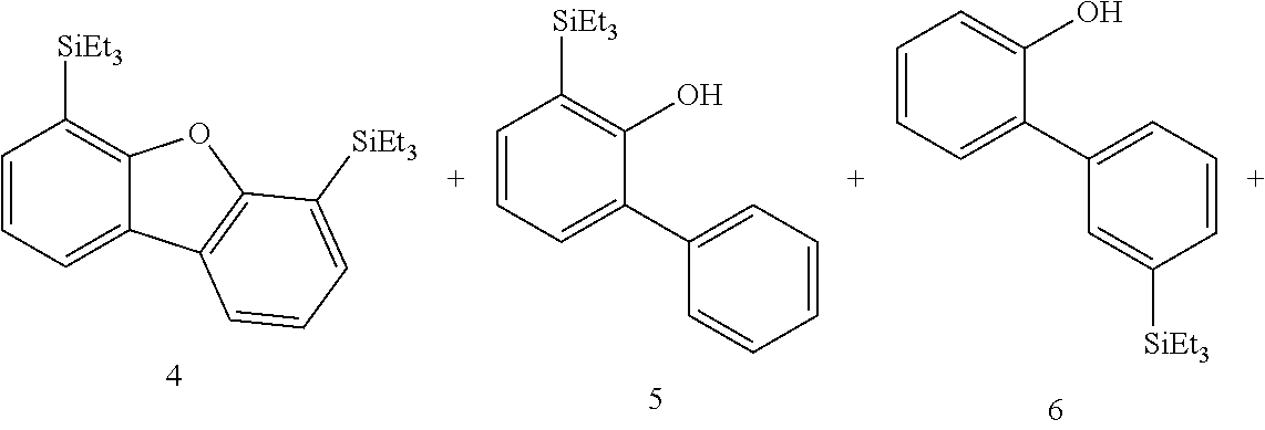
C1=CC=C(C2=CC=CC=C2)C(O)=C1[SiEt3].C1=CC=C(C2=CC=CC([SiEt3])=C2)C(O)=C1.C1=CC=C2C(=C1[SiEt3])OC1=C2C=CC=C1[SiEt3]
